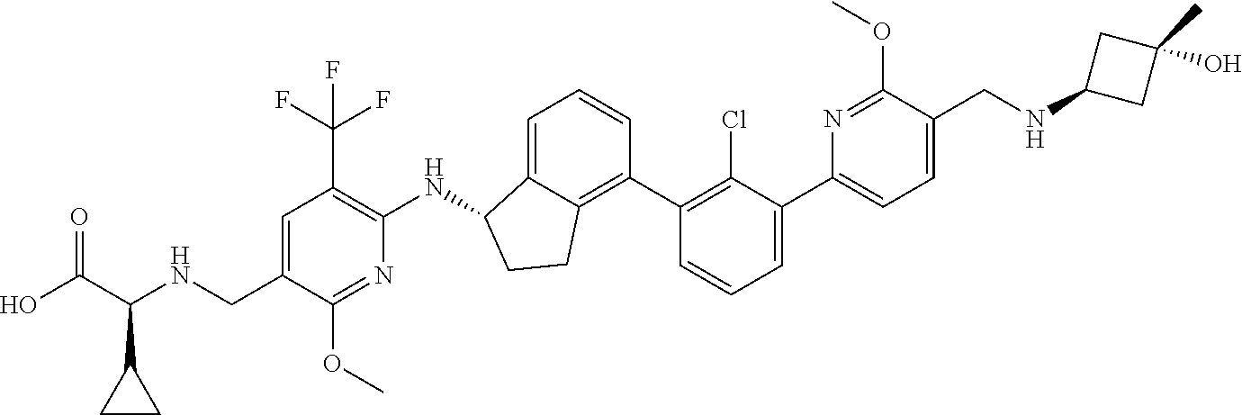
C1=C(CNC(C(O)=O)C2CC2)C(OC)=NC(NC2C3=CC=CC(C4=C(Cl)C(C5=CC=C(CNC6CC(C)(O)C6)C(OC)=N5)=CC=C4)=C3CC2)=C1C(F)(F)F
